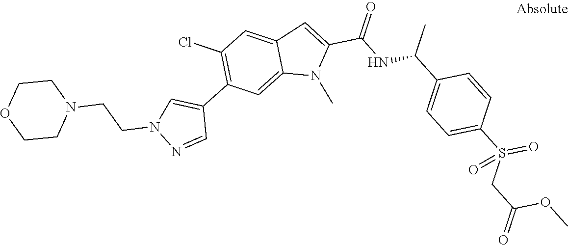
C12=CC(C3=CN(CCN4CCOCC4)N=C3)=C(Cl)C=C1C=C(C(NC(C)C1=CC=C(S(CC(=O)OC)(=O)=O)C=C1)=O)N2C
